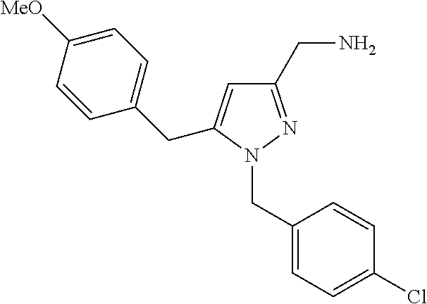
C1(CN2N=C(CN)C=C2CC2=CC=C([MeO])C=C2)=CC=C(Cl)C=C1
